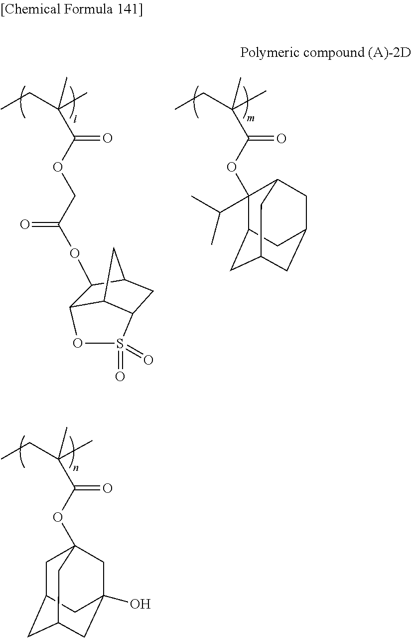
CCC(C)(C)C(OCC(OC1C2C3C(CC1C3)S(=O)(=O)O2)=O)=O.CCC(C)(C)C(OC1(C(C)C)C2CC3CC(CC1C3)C2)=O.CCC(C)(C)C(OC12CC3CC(CC(O)(C1)C3)C2)=O
